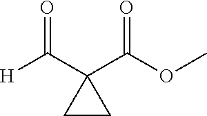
[H]C(C1(C(OC)=O)CC1)=O
